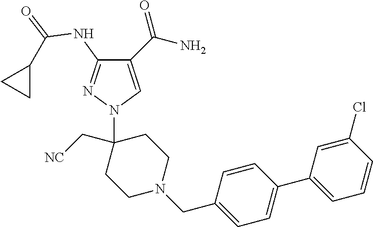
C1(C(N)=O)=CN(C2(C[NC])CCN(CC3=CC=C(C4=CC=CC(Cl)=C4)C=C3)CC2)N=C1NC(=O)C1CC1
